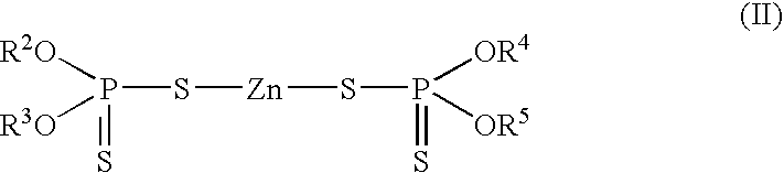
P(S[Zn]SP(=S)([OR4])[OR5])([R2O])([R3O])=S
